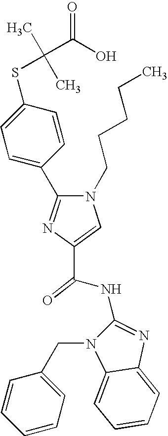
C1(NC(C2=CN(CCCCC)C(C3=CC=C(SC(C)(C)C(O)=O)C=C3)=N2)=O)=NC2=CC=CC=C2N1CC1=CC=CC=C1
